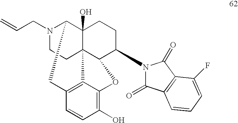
N1(CC=C)CCC23C4(O)C1CC1=C2C(=C(O)C=C1)OC3C(N1C(=O)C2=C(C1=O)C(F)=CC=C2)CC4
